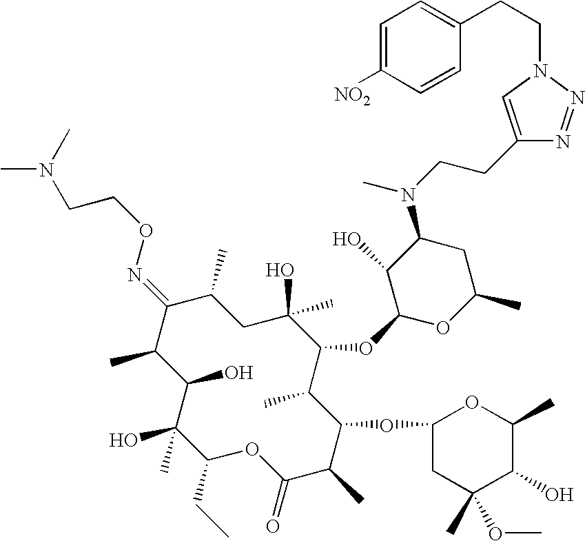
C1(O)C(C)C(=NOCCN(C)C)C(C)CC(C)(O)C(OC2OC(C)CC(N(CCC3=CN(CCC4=CC=C([NO2])C=C4)N=N3)C)C2O)C(C)C(OC2CC(C)(OC)C(O)C(C)O2)C(C)C(=O)OC(CC)C1(O)C
